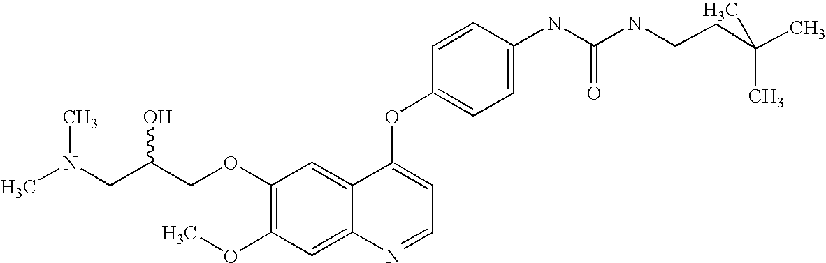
C1=CC(OC2=CC=NC3=CC(OC)=C(OCC(CN(C)C)O)C=C23)=CC=C1NC(=O)NCCC(C)(C)C
